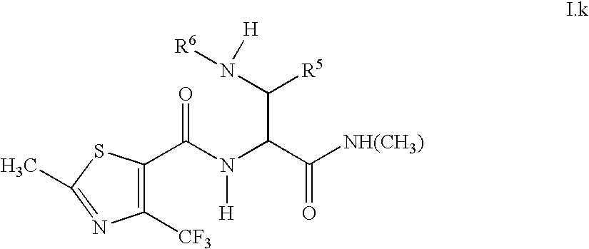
C1([CF3])=C(C(N([H])C(C(N([R6])[H])[R5])C(=O)[NH(CH3)])=O)SC(C)=N1
